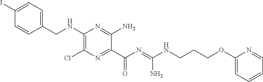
C1=C(I)C=CC(CNC2=C(Cl)N=C(C(N=C(NCCCOC3=CC=CC=N3)N)=O)C(N)=N2)=C1
